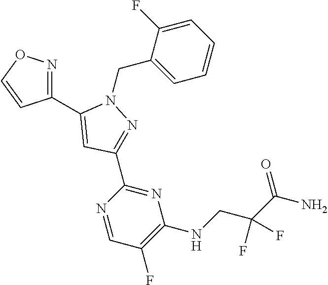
C1(C2=CC(C3=NC(NCC(C(N)=O)(F)F)=C(F)C=N3)=NN2CC2=CC=CC=C2F)=NOC=C1
